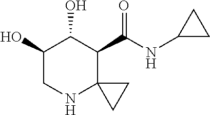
C1(O)CNC2(C(C(=O)NC3CC3)C1O)CC2
